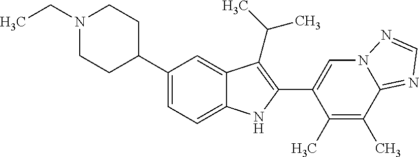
C(N1CCC(C2=CC=C3C(=C2)C(C(C)C)=C(C2=CN4C(=NC=N4)C(C)=C2C)N3)CC1)C
